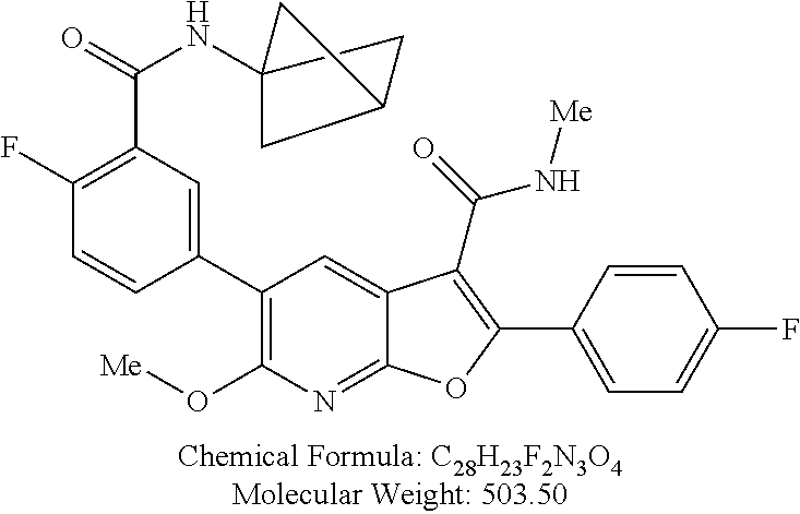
C12(NC(C3=C(F)C=CC(C4=C(O[Me])N=C5C(=C4)C(C(=O)N[Me])=C(C4=CC=C(F)C=C4)O5)=C3)=O)CC(C1)C2
